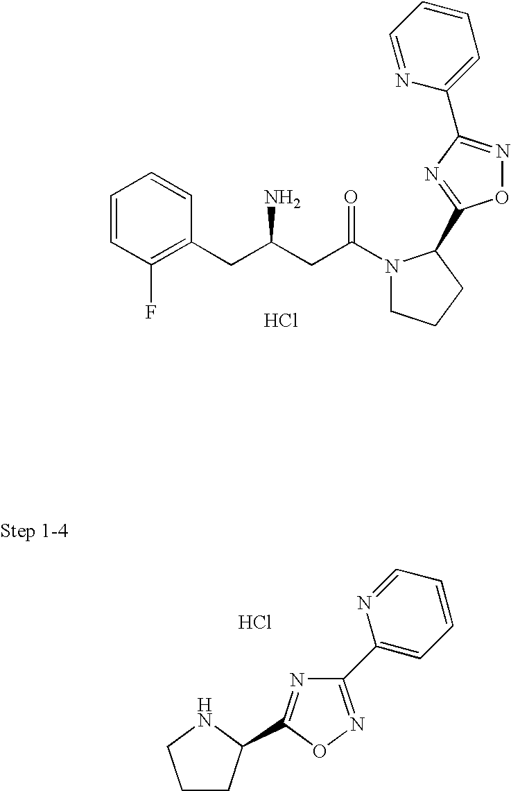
Cl.C1=CC(F)=C(CC(CC(N2CCCC2C2=NC(C3=CC=CC=N3)=NO2)=O)N)C=C1.Cl.C1(C2=NOC(C3CCCN3)=N2)=CC=CC=N1
